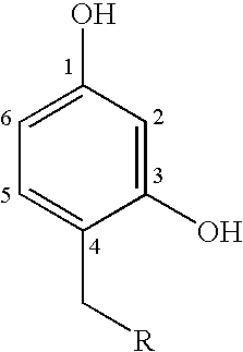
C1=C(C[R])C(O)=CC(O)=C1
